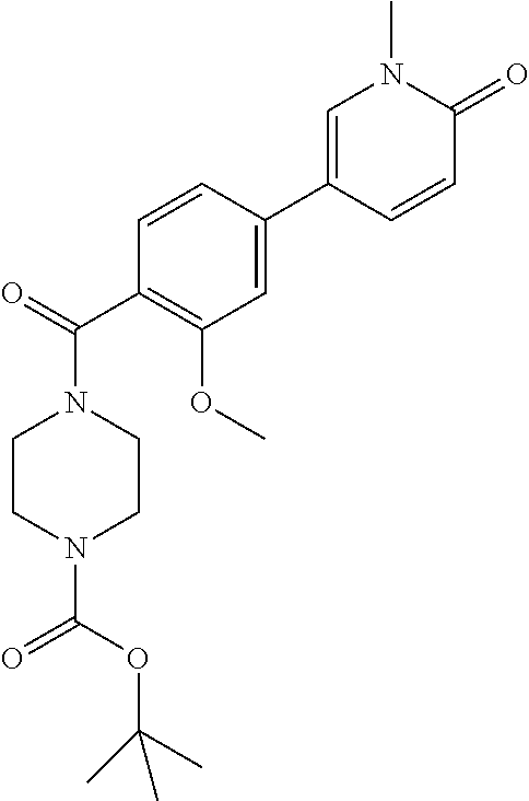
C1(C(N2CCN(C(OC(C)(C)C)=O)CC2)=O)=C(OC)C=C(C2=CN(C)C(=O)C=C2)C=C1
